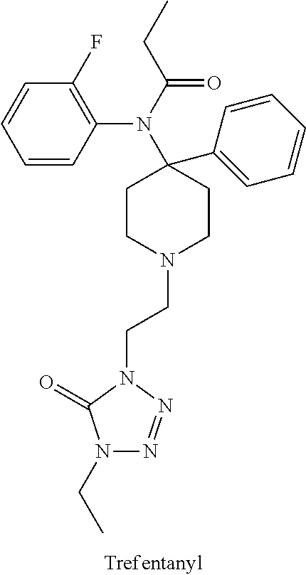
N1(CC)N=NN(CCN2CCC(N(C(CC)=O)C3=C(F)C=CC=C3)(C3=CC=CC=C3)CC2)C1=O
